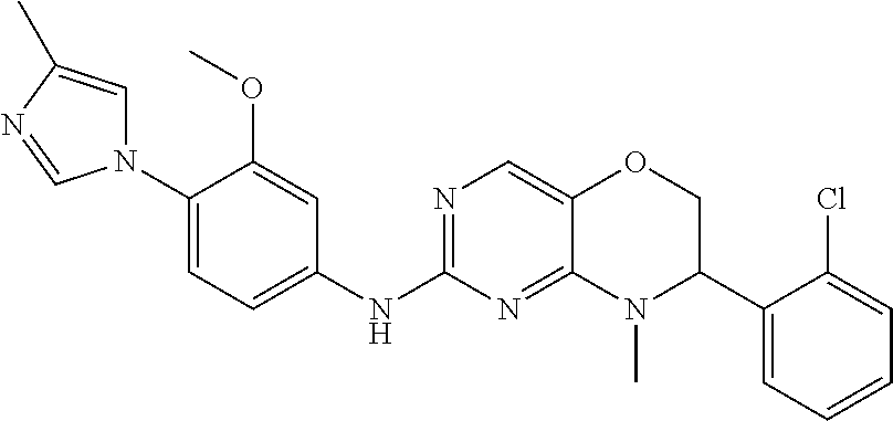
N1(C2=CC=C(NC3=NC=C4C(=N3)N(C)C(C3=CC=CC=C3Cl)CO4)C=C2OC)C=C(C)N=C1
